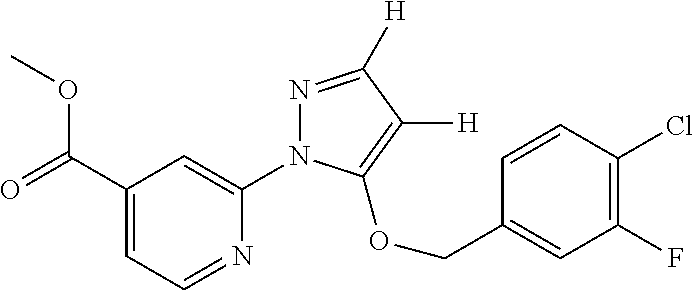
O(C(C1=CC=NC(N2N=C([H])C([H])=C2OCC2=CC(F)=C(Cl)C=C2)=C1)=O)C
